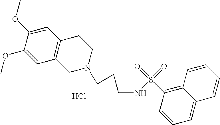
Cl.C1=C(OC)C(OC)=CC2=C1CCN(CCCNS(C1=C3C(=CC=C1)C=CC=C3)(=O)=O)C2
